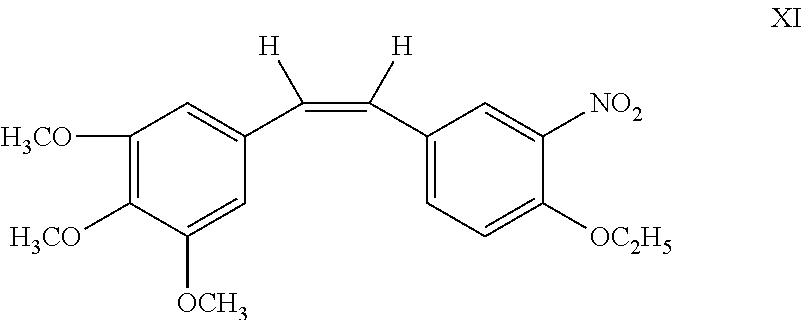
C1([H3CO])=C([H3CO])C([OCH3])=CC(C(=C(C2=CC=C([OC2H5])C([NO2])=C2)[H])[H])=C1
